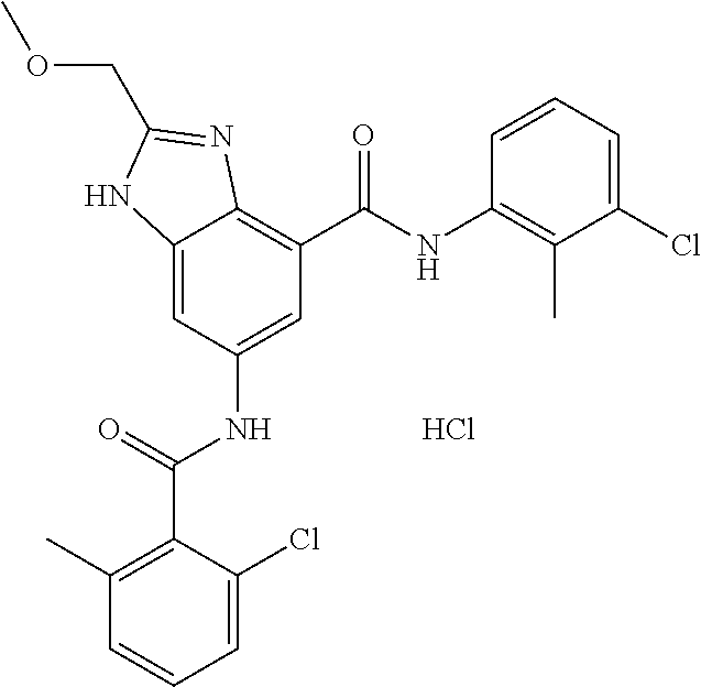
C12=CC(NC(C3=C(C)C=CC=C3Cl)=O)=CC(C(NC3=C(C)C(Cl)=CC=C3)=O)=C1N=C(COC)N2.Cl
